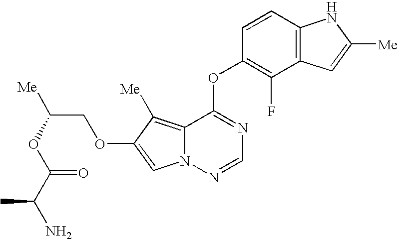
C12=C([Me])C(OCC([Me])OC(C(N)C)=O)=CN1N=CN=C2OC1=C(F)C2=C(C=C1)NC([Me])=C2
